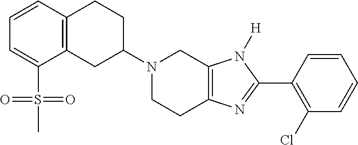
C12=C(CC(N3CCC4=C(C3)N([H])C(C3=C(Cl)C=CC=C3)=N4)CC1)C(S(C)(=O)=O)=CC=C2
